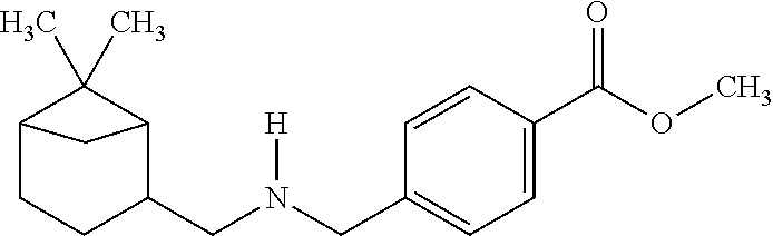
C12CCC(CN([H])CC3=CC=C(C(OC)=O)C=C3)C(C1(C)C)C2
